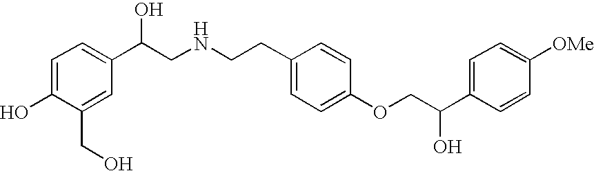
C1=C(O)C(CO)=CC(C(CNCCC2=CC=C(OCC(C3=CC=C([OMe])C=C3)O)C=C2)O)=C1
